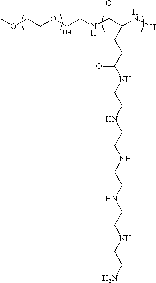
COCCOCCNC(C(N[H])CCC(NCCNCCNCCNCCNCCN)=O)=O
